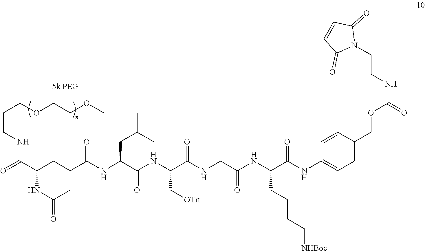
O=C(C(CCC(NC(C(NC(C(NCC(NC(C(NC1=CC=C(COC(NCCN2C(=O)C=CC2=O)=O)C=C1)=O)CCCC[NHBoc])=O)=O)C[OTrt])=O)CC(C)C)=O)NC(=O)C)NCCCOCCOC
